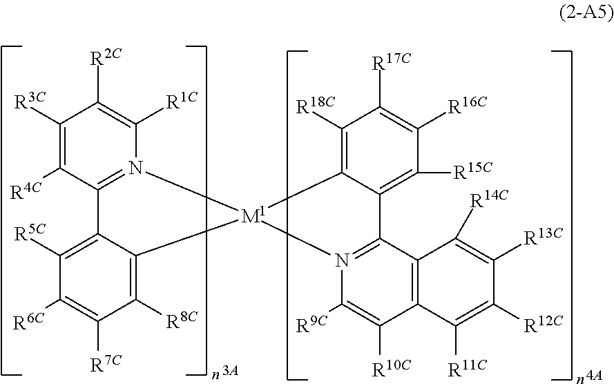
[R2C]C1=C([R1C])N2=C(C([R4C])=C1[R3C])C1=C([R5C])C([R6C])=C([R7C])C([R8C])=C1[M1]21N2=C(C3=C(C([R10C])=C2[R9C])C([R11C])=C([R12C])C([R13C])=C3[R14C])C2=C([R15C])C([R16C])=C([R17C])C([R18C])=C12
